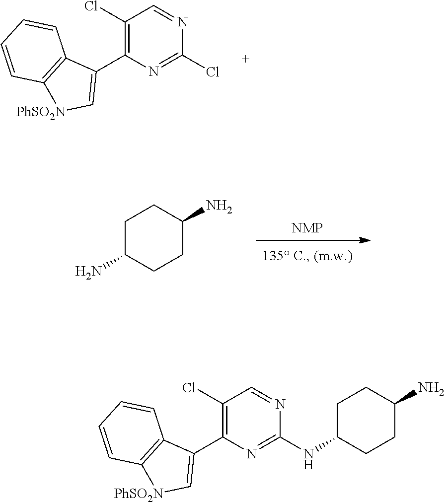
C1(Cl)=C(C2=C[PhSO2N]C3=C2C=CC=C3)N=C(Cl)N=C1.[NMP].C1C(N)CCC(N)C1.C1(Cl)=C(C2=C[PhSO2N]C3=C2C=CC=C3)N=C(NC2CCC(N)CC2)N=C1
